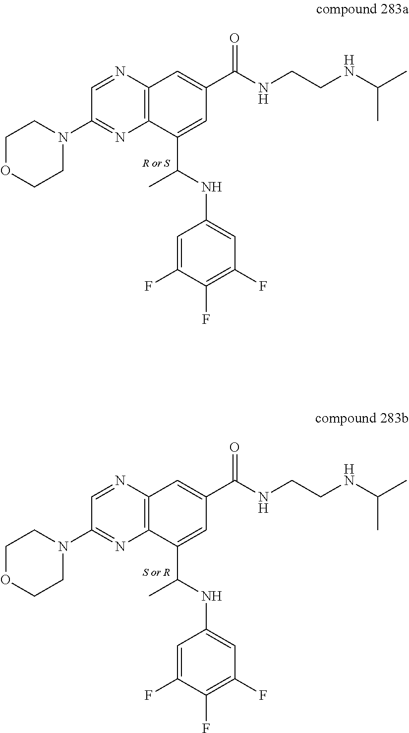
C12=C(N=CC(N3CCOCC3)=N1)C=C(C(NCCNC(C)C)=O)C=C2C(NC1=CC(F)=C(F)C(F)=C1)C.C12=C(N=CC(N3CCOCC3)=N1)C=C(C(NCCNC(C)C)=O)C=C2C(NC1=CC(F)=C(F)C(F)=C1)C
